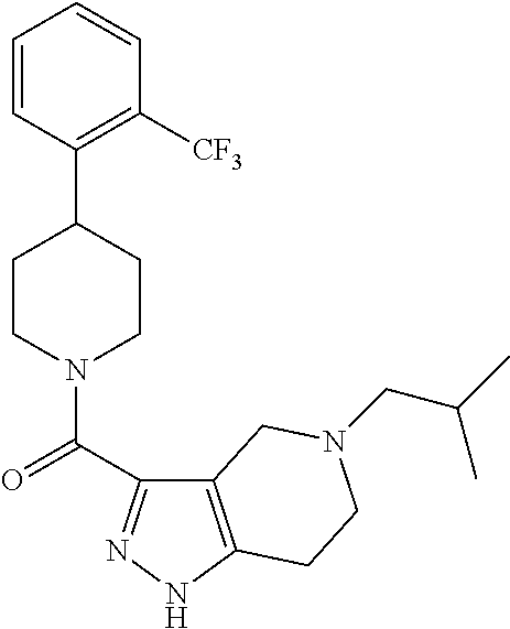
C1=CC(C2CCN(C(=O)C3=NNC4=C3CN(CC(C)C)CC4)CC2)=C([CF3])C=C1
